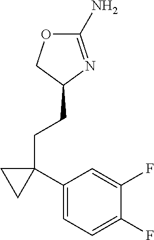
C1(N)=NC(CCC2(C3=CC=C(F)C(F)=C3)CC2)CO1
